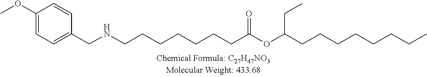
C(CCCC(=O)OC(CCCCCCCC)CC)CCCNCC1=CC=C(OC)C=C1
